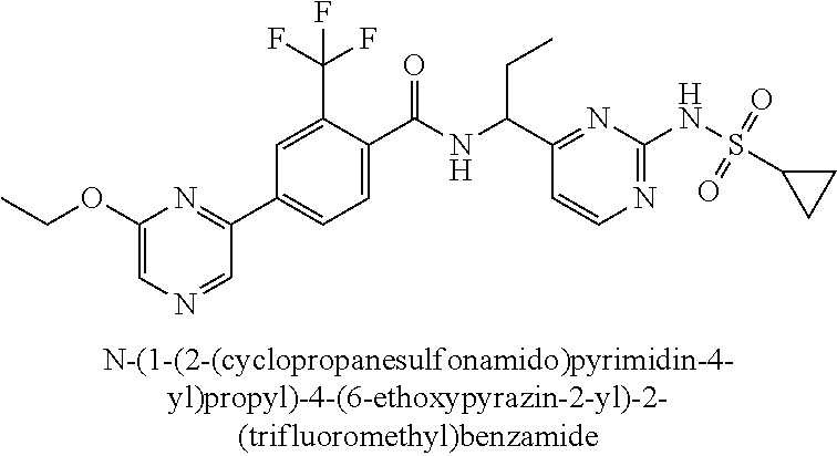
C1(C(NC(C2=NC(NS(C3CC3)(=O)=O)=NC=C2)CC)=O)=CC=C(C2=NC(OCC)=CN=C2)C=C1C(F)(F)F
